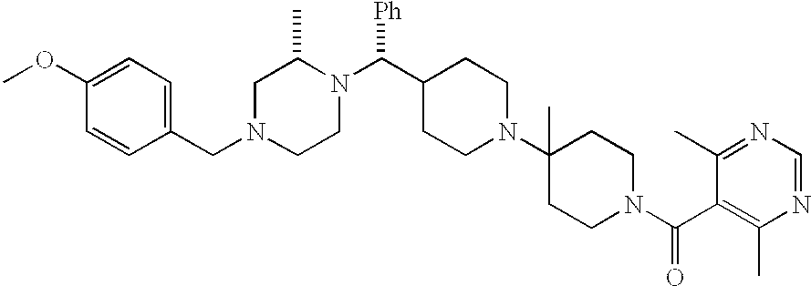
N1(CC2=CC=C(OC)C=C2)CCN(C(C2CCN(C3(C)CCN(C(C4=C(C)N=CN=C4C)=O)CC3)CC2)[Ph])C(C)C1
